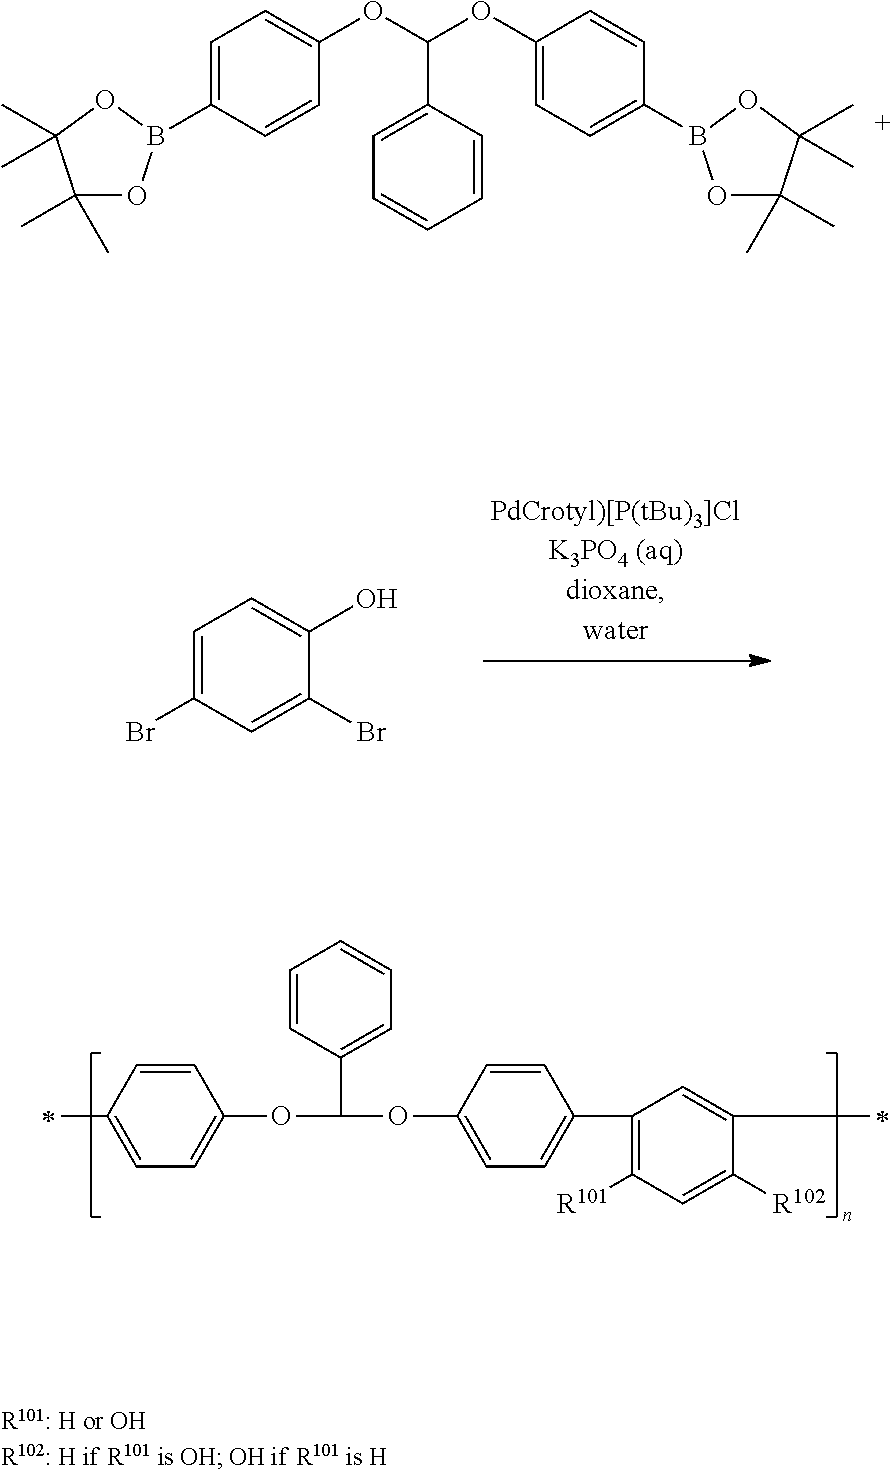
C1(C)=CC=C(OC(C2=CC=CC=C2)OC2=CC=C(C3=C([R101])C=C([R102])C(C)=C3)C=C2)C=C1.C1(C(OC2=CC=C(B3OC(C)(C)C(C)(C)O3)C=C2)OC2=CC=C(B3OC(C)(C)C(C)(C)O3)C=C2)=CC=CC=C1.C1=C(Br)C=C(Br)C(O)=C1
